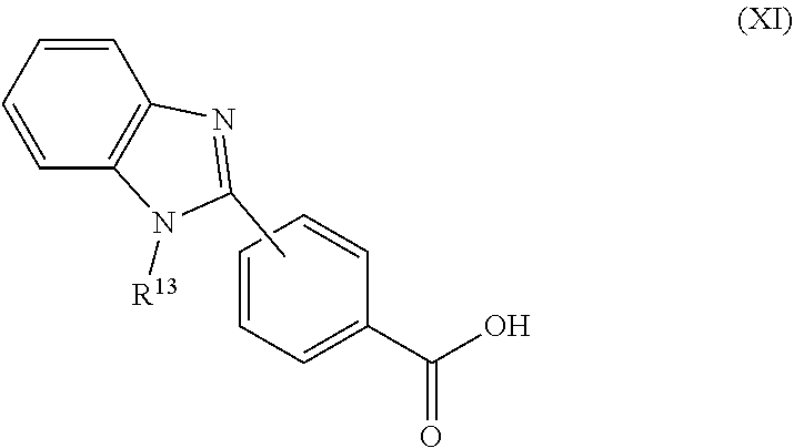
C1=CC=CC(C(O)=O)=C1.CC1=NC2=C(C=CC=C2)N1[R13]
